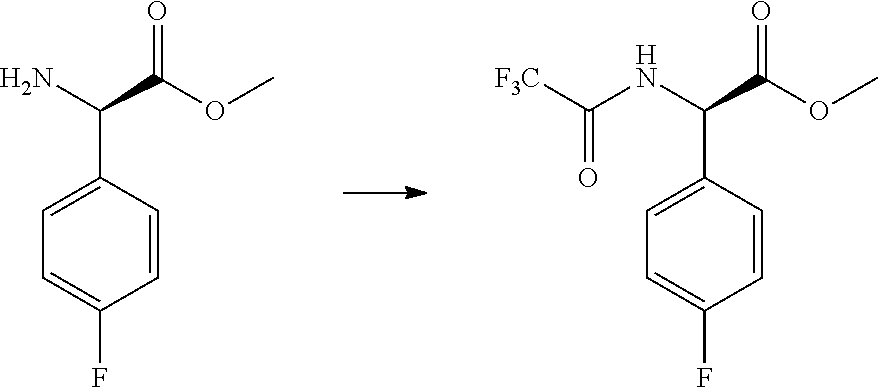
C1=CC(C(N)C(OC)=O)=CC=C1F.C1=CC(C(NC(=O)[F3C])C(OC)=O)=CC=C1F
